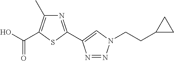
N1=C(C2=CN(CCC3CC3)N=N2)SC(C(=O)O)=C1C
